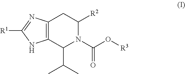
C12=C(C(C(C)C)N(C(O[R3])=O)C([R2])C1)NC([R1])=N2
